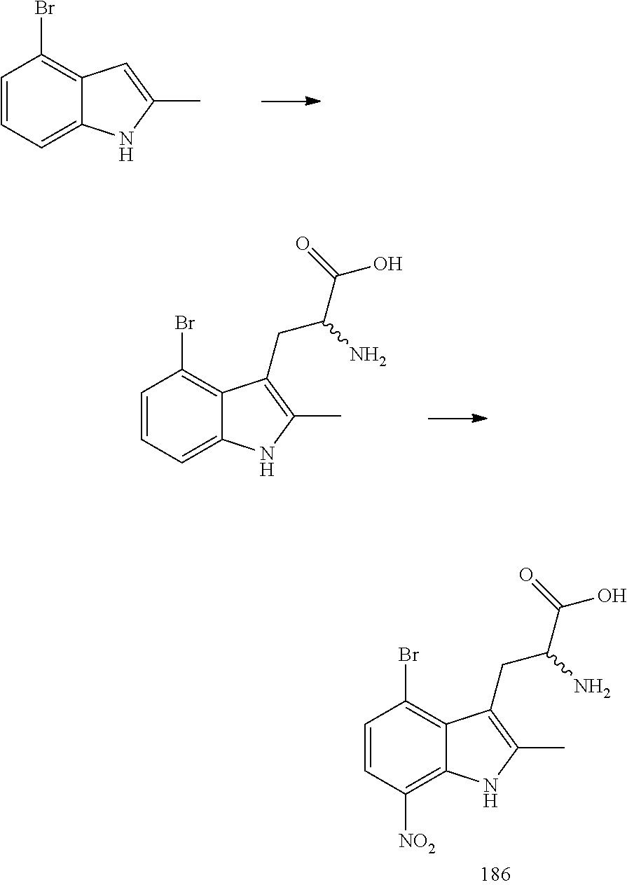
C1=CC([NO2])=C2C(=C1Br)C(CC(C(=O)O)N)=C(C)N2.C1=CC=C2C(=C1Br)C=C(C)N2.C1=CC=C2C(=C1Br)C(CC(C(=O)O)N)=C(C)N2
